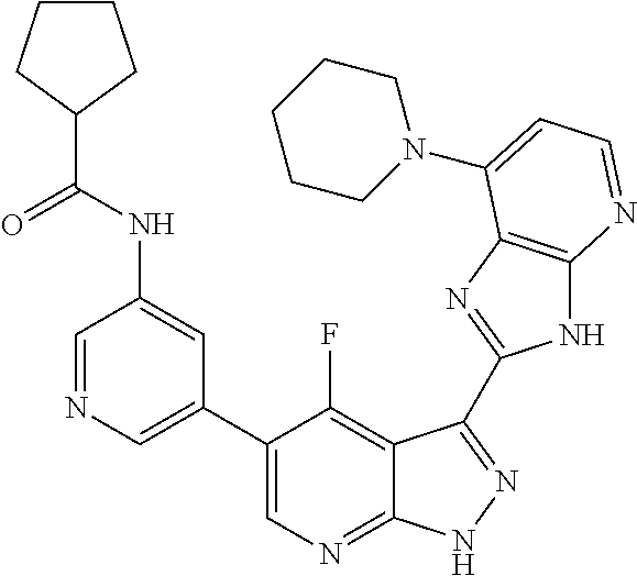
C1=NC=C(C2=CN=C3C(=C2F)C(C2=NC4=C(N2)N=CC=C4N2CCCCC2)=NN3)C=C1NC(C1CCCC1)=O
